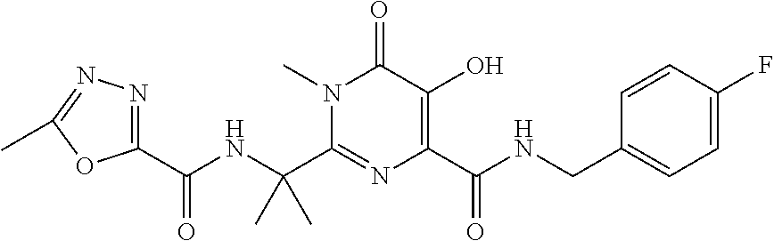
N(C(C1=NN=C(C)O1)=O)C(C1=NC(C(NCC2=CC=C(F)C=C2)=O)=C(O)C(=O)N1C)(C)C
